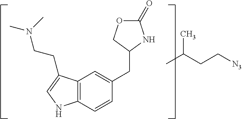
C12=C(C=CC(CC3NC(=O)OC3)=C1)NC=C2CCN(C)C.CC(CC[N3])C
